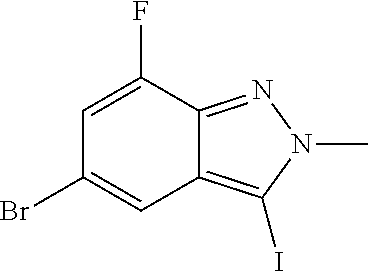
C1=C(F)C2=NN(C)C(I)=C2C=C1Br
